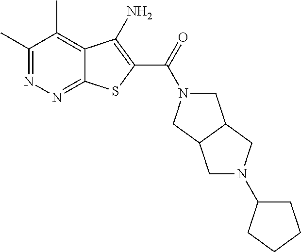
C1(C)=NN=C2C(=C1C)C(N)=C(C(=O)N1CC3C(C1)CN(C1CCCC1)C3)S2
